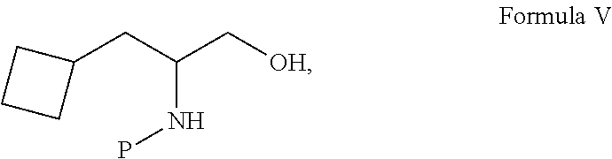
C1(CC(C[OH])NP)CCC1
